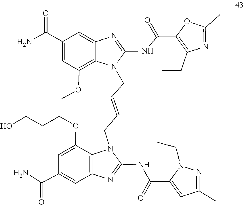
N(C1=NC2=C(N1CC=CCN1C(NC(C3=C(CC)N=C(C)O3)=O)=NC3=CC(C(N)=O)=CC(OC)=C13)C(OCCCO)=CC(C(=O)N)=C2)C(C1=CC(C)=NN1CC)=O
